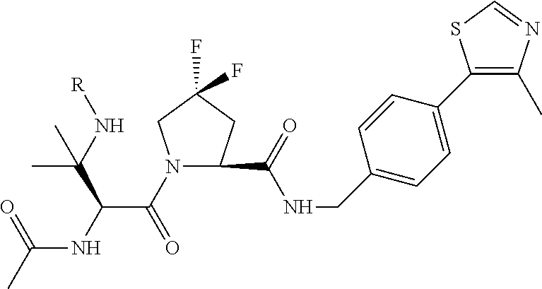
N1(C(C(NC(C)=O)C(N[R])(C)C)=O)CC(F)(F)CC1C(NCC1=CC=C(C2=C(C)N=CS2)C=C1)=O
